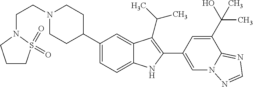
C(N1CCC(C2=CC=C3C(=C2)C(C(C)C)=C(C2=CN4C(=NC=N4)C(C(O)(C)C)=C2)N3)CC1)CN1CCCS1(=O)=O
